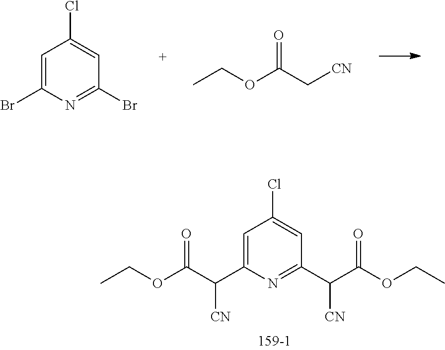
C1=C(Br)N=C(Br)C=C1Cl.CCOC(C[CN])=O.C1=C(C(C(OCC)=O)[CN])N=C(C(C(OCC)=O)[CN])C=C1Cl
